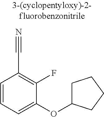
C1=CC=C(OC2CCCC2)C(F)=C1C#N
